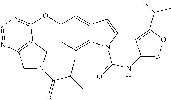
C12=C(N=CN=C1OC1=CC=C3C(=C1)C=CN3C(=O)NC1=NOC(C(C)C)=C1)CN(C(=O)C(C)C)C2
